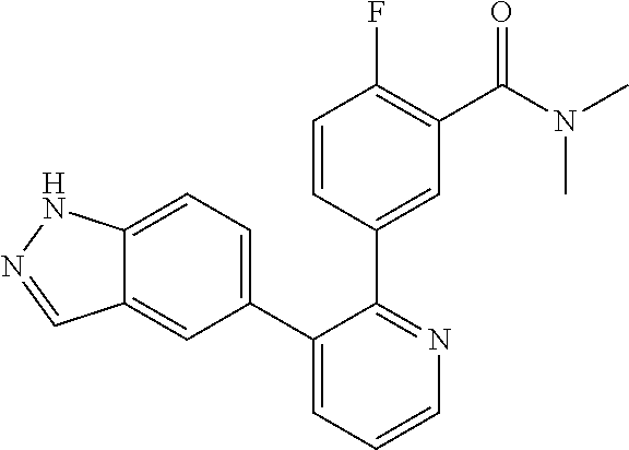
C12=CC=C(C3=CC=CN=C3C3=CC(C(N(C)C)=O)=C(F)C=C3)C=C1C=NN2
